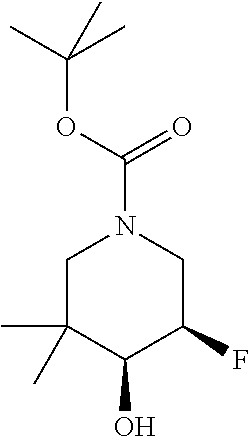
C1C(C)(C)C(O)C(F)CN1C(=O)OC(C)(C)C
